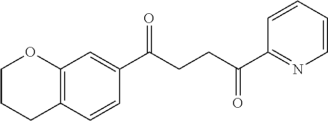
C12=C(C=CC(C(CCC(C3=NC=CC=C3)=O)=O)=C1)CCCO2
